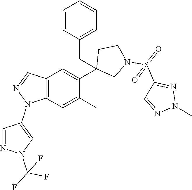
C12=C(C=C(C)C(C3(CC4=CC=CC=C4)CN(S(=O)(C4=NN(C)N=C4)=O)CC3)=C1)N(C1=CN(C(F)(F)F)N=C1)N=C2
